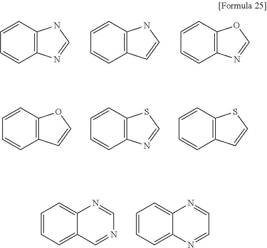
C12=C(C=CC=C1)NC=N2.C12=C(C=CC=C1)NC=C2.C12=C(C=CC=C1)OC=N2.C12=C(C=CC=C1)OC=C2.C12=C(C=CC=C1)SC=N2.C12=C(C=CC=C1)SC=C2.C12=CC=CC=C1C=NC=N2.C12=CC=CC=C1N=CC=N2
